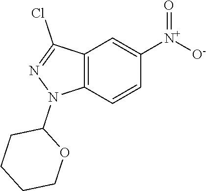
C12=C(C=CC([N+](=O)[O-])=C1)N(C1CCCCO1)N=C2Cl
